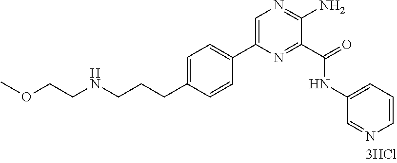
C1=C(CCCNCCOC)C=CC(C2=CN=C(N)C(C(=O)NC3=CC=CN=C3)=N2)=C1
